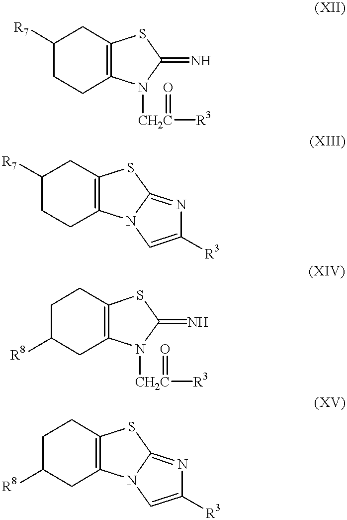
C1([R7])CCC2=C(C1)SC(=N)N2[CH2C]([R3])=O.C1([R7])CCC2=C(C1)SC1=NC([R3])=CN21.C1C([R8])CC2=C(C1)SC(=N)N2[CH2C]([R3])=O.C1C([R8])CC2=C(C1)SC1=NC([R3])=CN21
